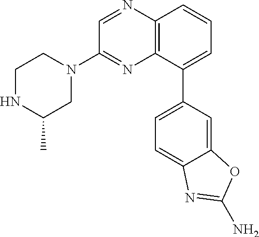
C12=C(C=CC=C1C1=CC=C3C(=C1)OC(N)=N3)N=CC(N1CCNC(C)C1)=N2
